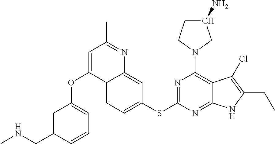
C12=CC=C(SC3=NC(N4CC(N)CC4)=C4C(=N3)NC(CC)=C4Cl)C=C1N=C(C)C=C2OC1=CC=CC(CNC)=C1
